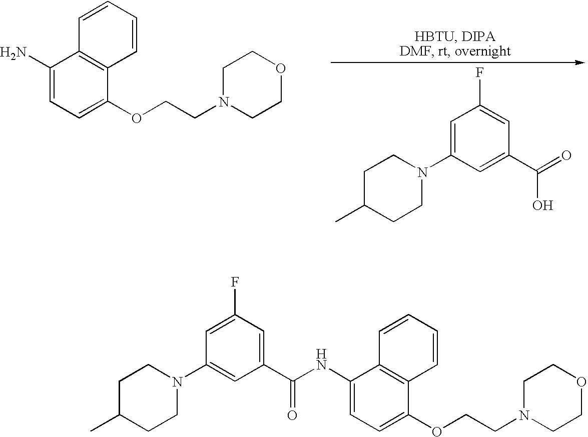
C1=C(N2CCC(C)CC2)C=C(C(=O)O)C=C1F.C1=CC=CC2=C1C(N)=CC=C2OCCN1CCOCC1.C1=C(F)C=C(C(NC2=CC=C(OCCN3CCOCC3)C3=C2C=CC=C3)=O)C=C1N1CCC(C)CC1
